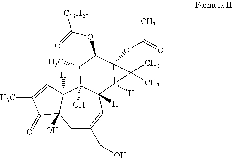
C1C(CO)=CC2([H])C(O)(C3([H])C1(O)C(=O)C(C)=C3)C(C)C(OC([C13H27])=O)C1(OC(C)=O)C2([H])C1(C)C
